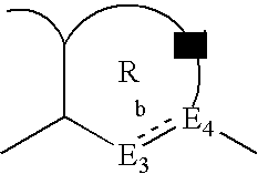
CC([E3]:[E4]C)C.[R]
